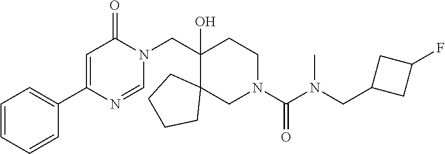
C1(CN2C(=O)C=C(C3=CC=CC=C3)N=C2)(O)C2(CN(C(N(C)CC3CC(F)C3)=O)CC1)CCCC2
